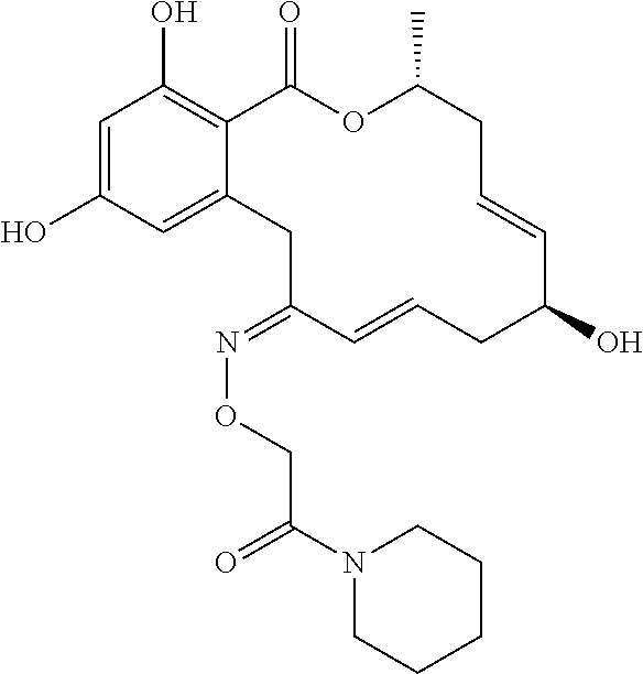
C1=C(O)C=C2C(=C1O)C(=O)OC(C)CC=CC(O)CC=CC(=NOCC(N1CCCCC1)=O)C2
